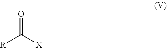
O=C([X])[R]
